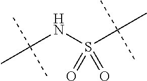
C(NS(C(C)(C)C)(=O)=O)(C)(C)C
